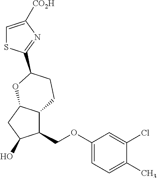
C1=C([CO2H])N=C(C2CCC3C(COC4=CC=C(C)C(Cl)=C4)C(O)CC3O2)S1
